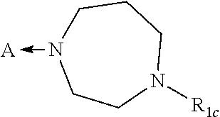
C1N(->[A])CCN([R1c])CC1
